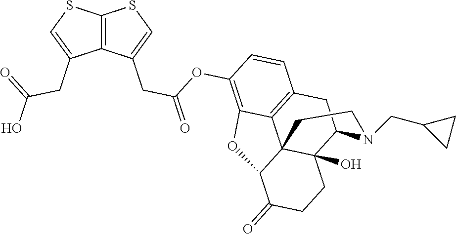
C12=C(SC=C1CC(=O)O)SC=C2CC(OC1=C2C3=C(C=C1)CC1C4(O)C3(C(C(=O)CC4)O2)CCN1CC1CC1)=O
